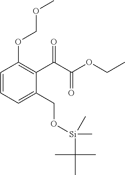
C1=CC=C(CO[Si](C)(C(C)(C)C)C)C(C(C(OCC)=O)=O)=C1OCOC
